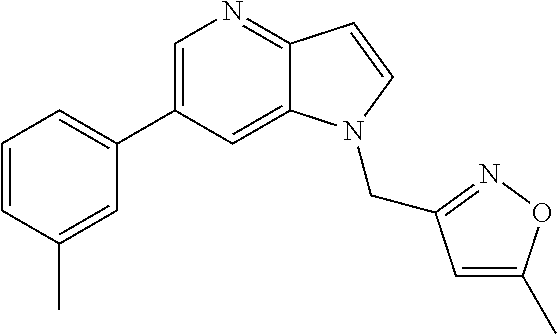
C1=C(C2=CC=CC(C)=C2)C=C2C(=N1)C=CN2CC1=NOC(C)=C1
